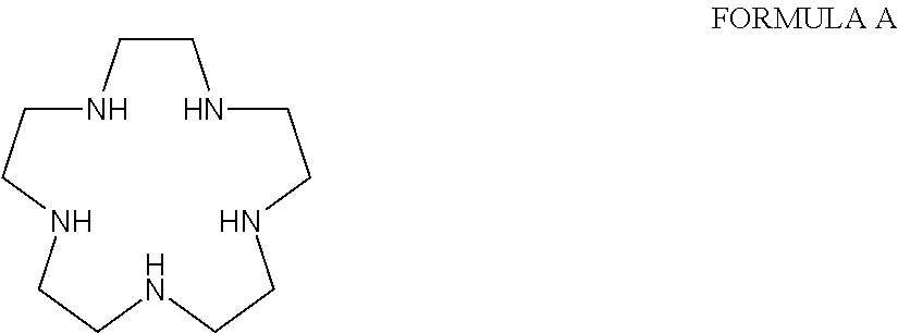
C1CNCCNCCNCCNCCN1
